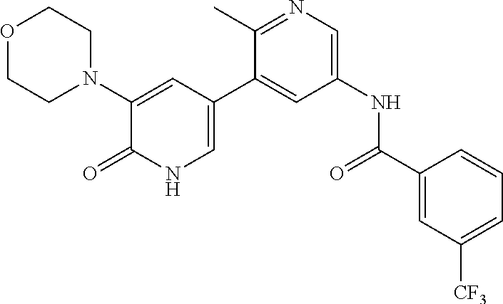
O1CCN(C2=CC(C3=CC(NC(C4=CC([CF3])=CC=C4)=O)=CN=C3C)=CNC2=O)CC1
